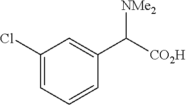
C1(Cl)=CC=CC(C([CO2H])[NMe2])=C1
